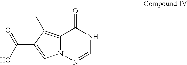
C12=C(C)C(C(O)=O)=CN1N=CNC2=O
